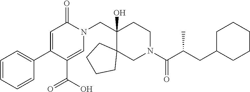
OC(C1=CN(CC2(O)C3(CN(C(=O)C(CC4CCCCC4)C)CC2)CCCC3)C(=O)C=C1C1=CC=CC=C1)=O
